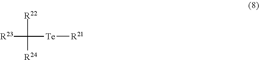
[R23]C([R22])([R24])[Te][R21]
